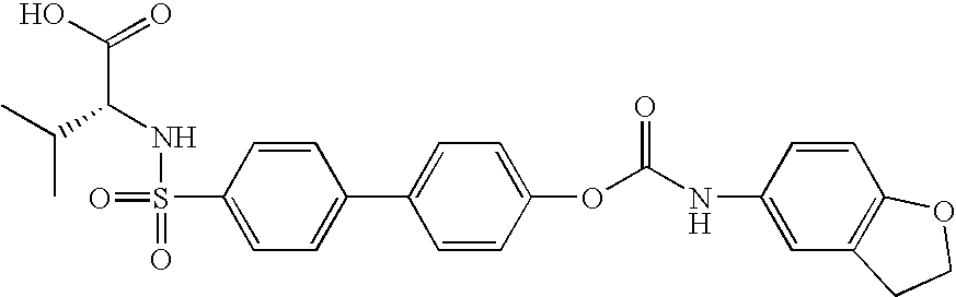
C(C(NS(=O)(=O)C1=CC=C(C2=CC=C(OC(NC3=CC4=C(C=C3)OCC4)=O)C=C2)C=C1)C(C)C)(O)=O
